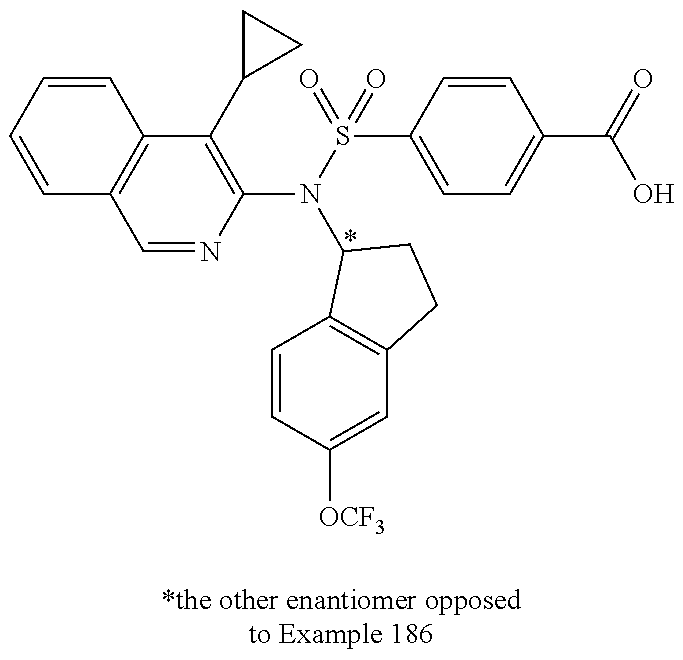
C1=CC=CC2=C1C=NC(N(S(=O)(C1=CC=C(C(=O)O)C=C1)=O)C1C3=C(C=C([OCF3])C=C3)CC1)=C2C1CC1
